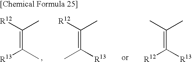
C(=C([R13])C)([R12])C.C(=C(C)[R13])([R12])C.C(=C([R12])[R13])(C)C
